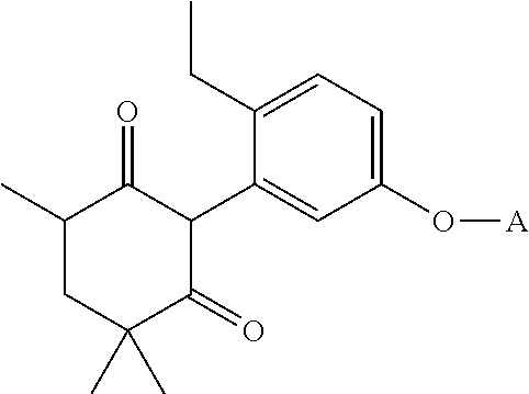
C1(C)CC(C)(C)C(=O)C(C2=CC(O[A])=CC=C2CC)C1=O
